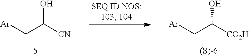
C(C([CN])O)[Ar].C(C([CO2H])O)[Ar]
